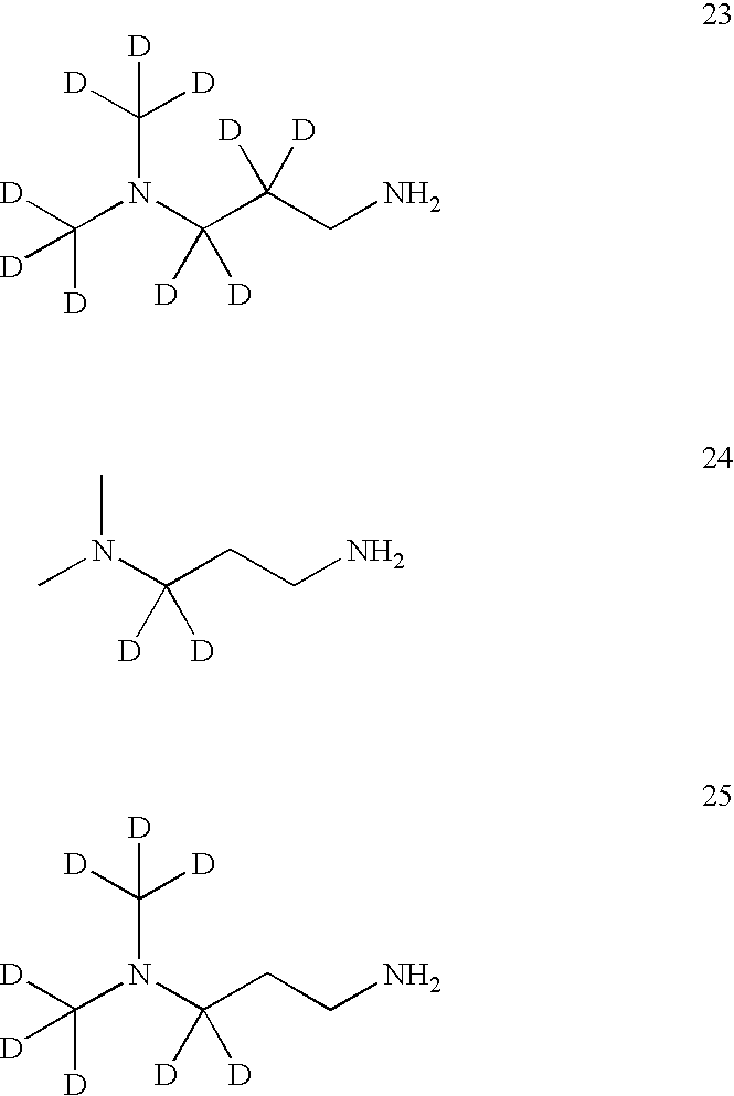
C(N(C(C(CN)([D])[D])([D])[D])C([D])([D])[D])([D])([D])[D].CN(C(CCN)([D])[D])C.C(N(C(CCN)([D])[D])C([D])([D])[D])([D])([D])[D]
